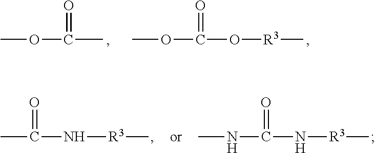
COC(C)=O.COC(O[R3]C)=O.CC(N[R3]C)=O.N(C(=O)N[R3]C)C
